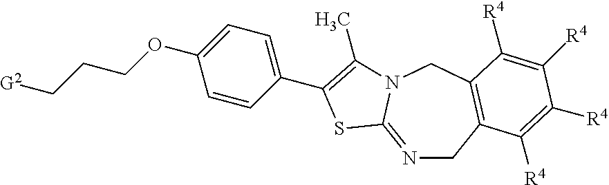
N1=C2N(CC3=C(C1)C([R4])=C([R4])C([R4])=C3[R4])C(C)=C(C1=CC=C(OCCC[G2])C=C1)S2
